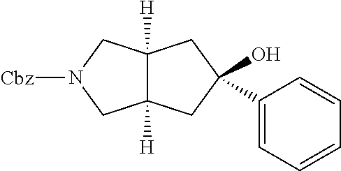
[Cbz]N1CC2([H])C([H])(C1)CC(O)(C1=CC=CC=C1)C2
